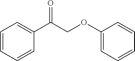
C1=CC=CC(C(COC2=CC=CC=C2)=O)=C1
